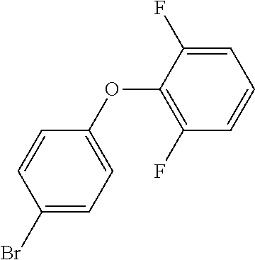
C1(Br)=CC=C(OC2=C(F)C=CC=C2F)C=C1
